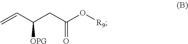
C=CC(CC(O[R9])=O)[OPG]
